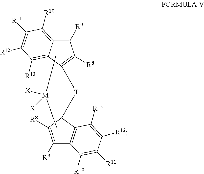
C[M](C)([X])[X].C1([R9])=C([R8])C([T]C2=C([R8])C([R9])C3=C([R10])C([R11])=C([R12])C([R13])=C32)C2=C1C([R10])=C([R11])C([R12])=C2[R13]
